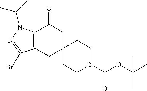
C12=C(CC3(CC1=O)CCN(C(OC(C)(C)C)=O)CC3)C(Br)=NN2C(C)C
